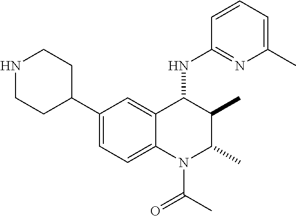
C1(C2CCNCC2)=CC=C2C(=C1)C(NC1=NC(C)=CC=C1)C(C)C(C)N2C(C)=O
